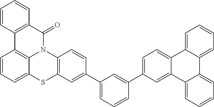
C1=C(C2=CC(C3=CC4=C(C=C3)N3C5=C(C=CC=C5S4)C4=C(C3=O)C=CC=C4)=CC=C2)C=C2C(=C1)C1=CC=CC=C1C1=CC=CC=C21
